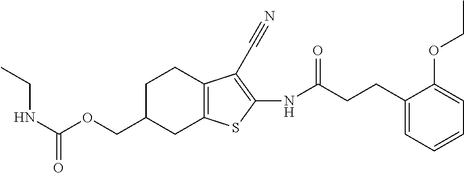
CCNC(=O)OCC1CC2=C(CC1)C(C#N)=C(NC(CCC1=CC=CC=C1OCC)=O)S2
